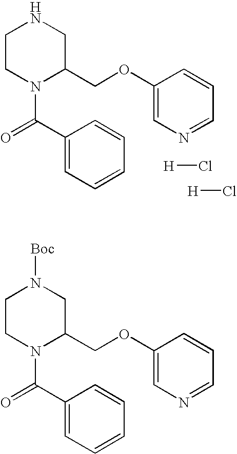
C1CN(C(=O)C2=CC=CC=C2)C(COC2=CN=CC=C2)CN1.[H]Cl.[H]Cl.C1CN(C(=O)C2=CC=CC=C2)C(COC2=CN=CC=C2)CN1[Boc]
